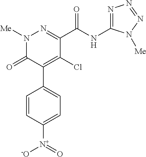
C1(C(NC2=NN=NN2[Me])=O)=NN([Me])C(=O)C(C2=CC=C([N+]([-O])=O)C=C2)=C1Cl
